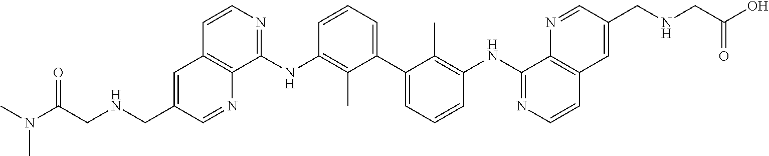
C1=CC=C(C2=CC=CC(NC3=NC=CC4=C3N=CC(CNCC(O)=O)=C4)=C2C)C(C)=C1NC1=NC=CC2=C1N=CC(CNCC(N(C)C)=O)=C2
